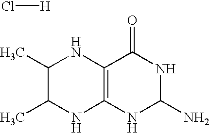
C1(C)C(C)NC2=C(N1)C(=O)NC(N)N2.Cl[H]
